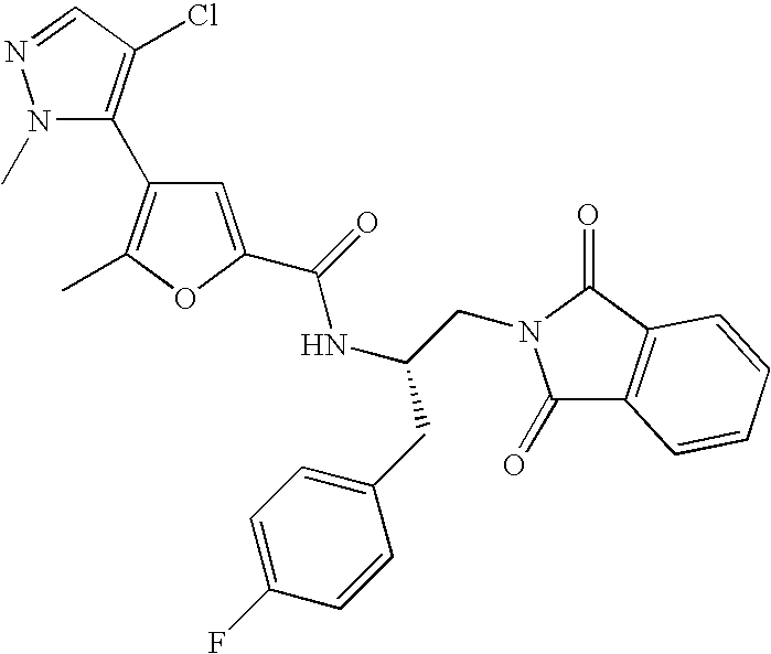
N1(C)C(C2=C(C)OC(C(NC(CN3C(=O)C4=C(C3=O)C=CC=C4)CC3=CC=C(F)C=C3)=O)=C2)=C(Cl)C=N1
